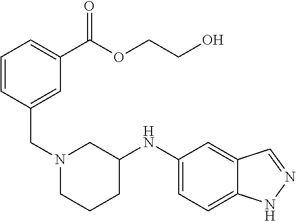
C12=CC=C(NC3CN(CC4=CC(C(OCCO)=O)=CC=C4)CCC3)C=C1C=NN2
